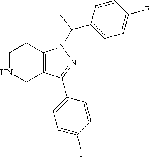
C1NCC2=C(C1)N(C(C1=CC=C(F)C=C1)C)N=C2C1=CC=C(F)C=C1
